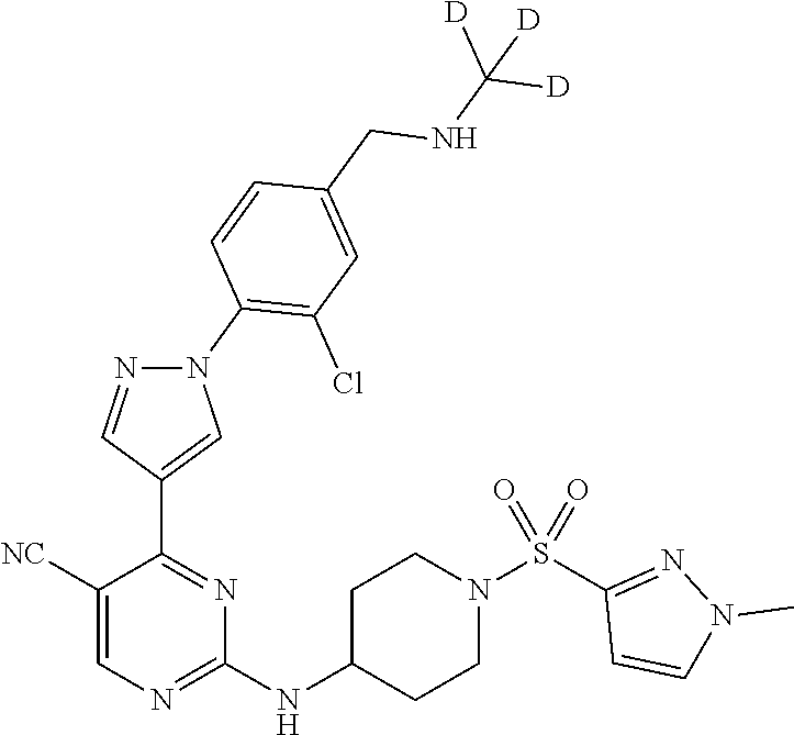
C1(NC2CCN(S(C3=NN(C)C=C3)(=O)=O)CC2)=NC=C([NC])C(C2=CN(C3=C(Cl)C=C(CNC([D])([D])[D])C=C3)N=C2)=N1
